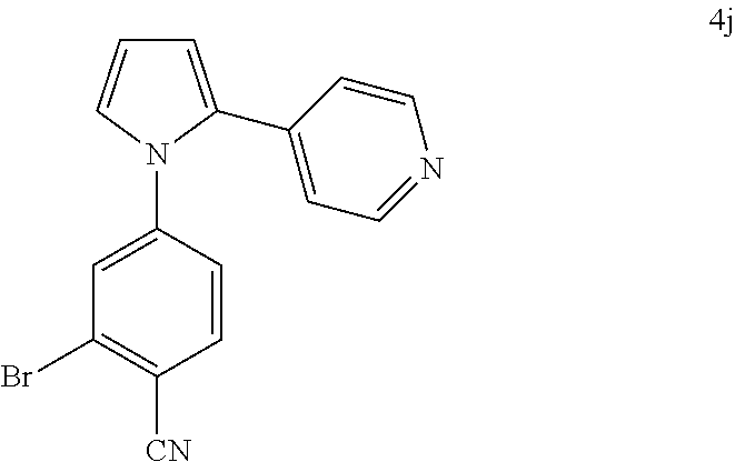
C1=C(C2=CC=NC=C2)N(C2=CC(Br)=C([CN])C=C2)C=C1
